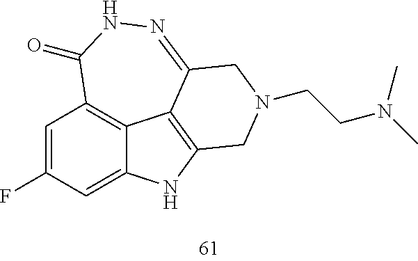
C1=C(F)C=C2C3=C1C(=O)NN=C1C3=C(N2)CN(CCN(C)C)C1
